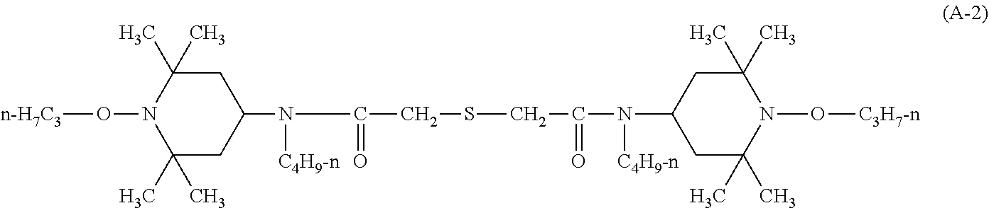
C(N([C4H9-n])C1CC(C)(C)N(O[n-H7C3])C(C)(C)C1)(=O)CSCC(=O)N([C4H9-n])C1CC(C)(C)N(O[C3H7-n])C(C)(C)C1
